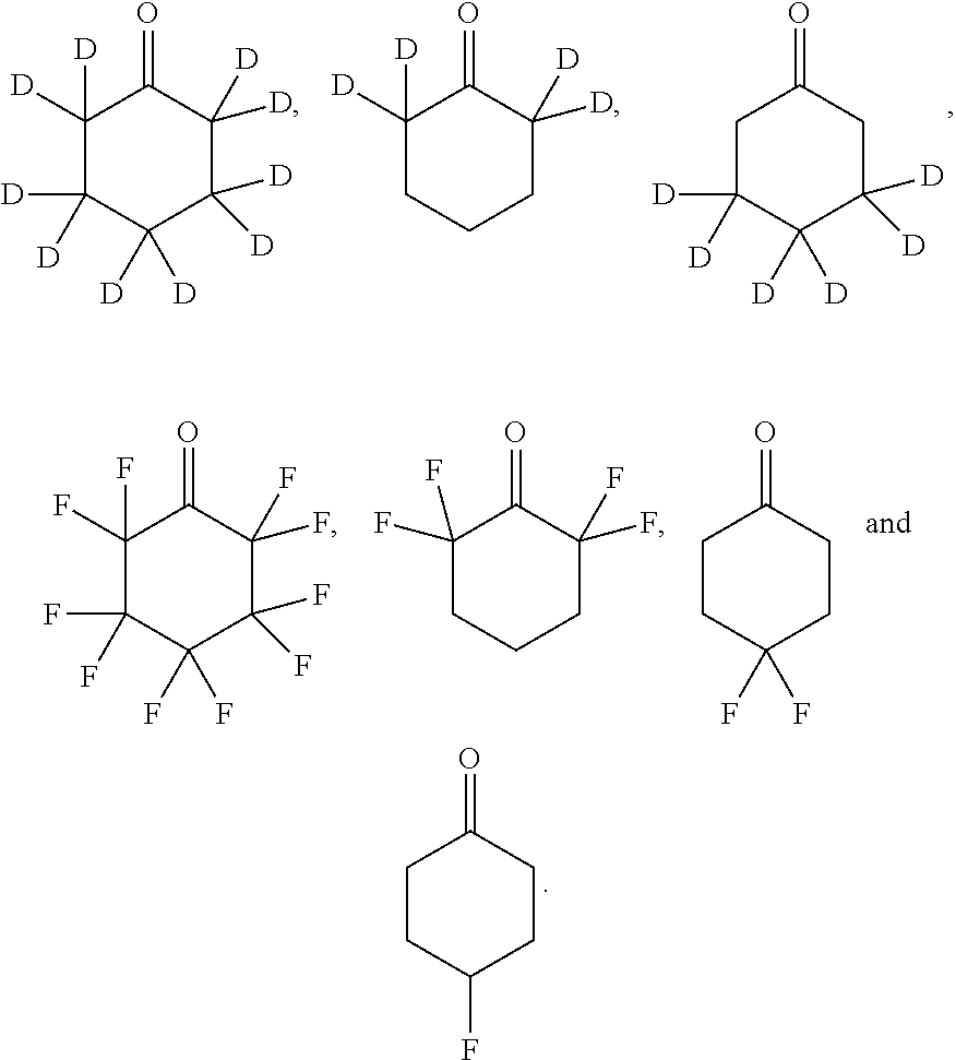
C1CC(F)CCC1=O.C1C([D])([D])C([D])([D])C([D])([D])CC1=O.C1([D])([D])C([D])([D])C([D])([D])C([D])([D])C([D])([D])C1=O.C1([D])([D])CCCC([D])([D])C1=O.C1CC(F)(F)CCC1=O.C1(F)(F)C(F)(F)C(F)(F)C(F)(F)C(F)(F)C1=O.C1(F)(F)CCCC(F)(F)C1=O
